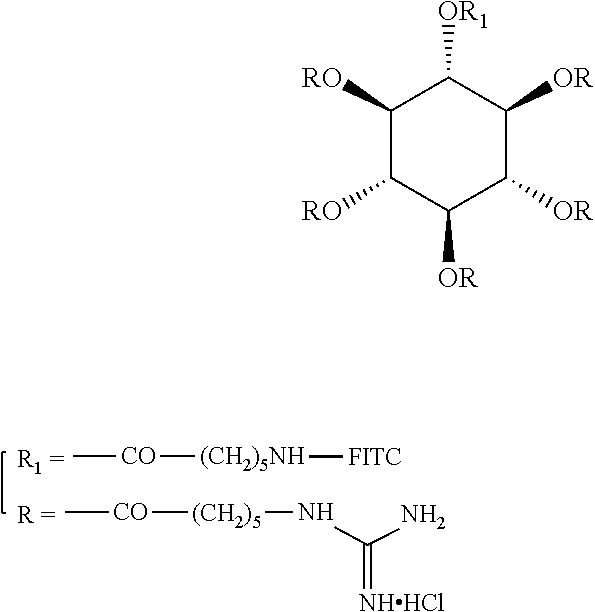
C[CO][(CH2)5]NC(N)=[NHHCl].C[CO][(CH2)5NH][FITC].C1([RO])C([RO])C([OR])C([OR])C([OR])C1[OR1]
